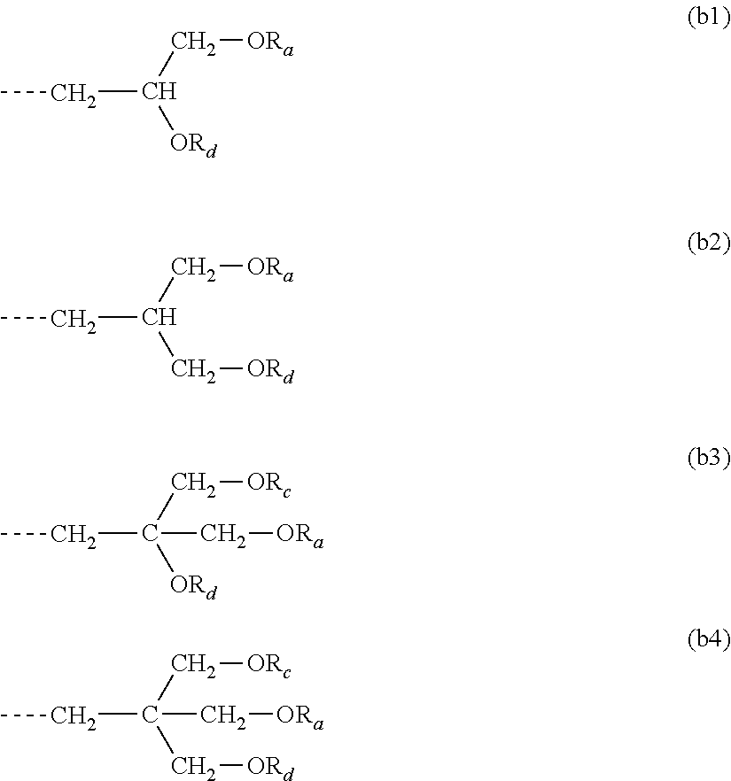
C(C[ORa])([ORd])CC.C(C[ORa])(C[ORd])CC.C(C[ORc])([ORd])(CC)C[ORa].C(C[ORc])(C[ORd])(CC)C[ORa]
